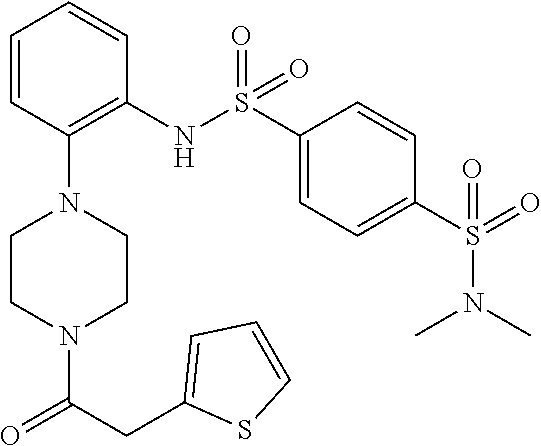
C1=CSC(CC(=O)N2CCN(C3=C(NS(=O)(=O)C4=CC=C(S(=O)(=O)N(C)C)C=C4)C=CC=C3)CC2)=C1
